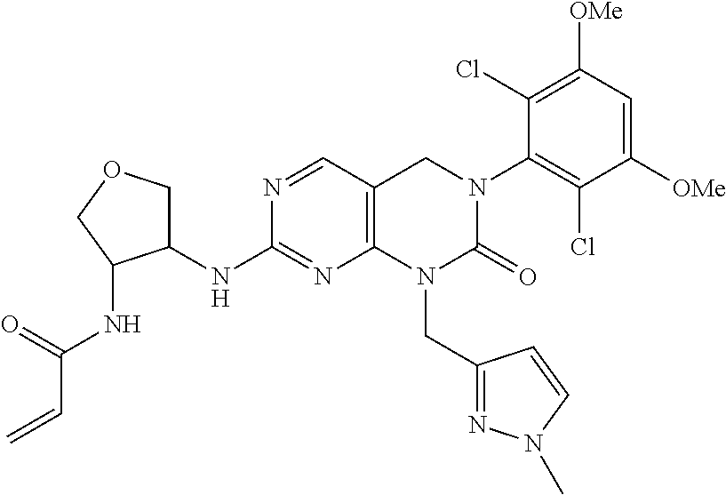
N1=CC2=C(N=C1NC1COCC1NC(C=C)=O)N(CC1=NN(C)C=C1)C(=O)N(C1=C(Cl)C([OMe])=CC([OMe])=C1Cl)C2
